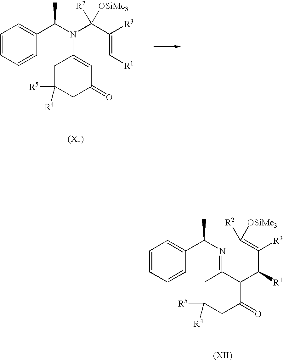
C1=CC=CC(C(N(C(C(=C[R1])[R3])([R2])[OSiMe3])C2=CC(=O)CC([R5])([R4])C2)C)=C1.C1=CC=CC(C(N=C2CC([R5])([R4])CC(=O)C2C(C(=C([R2])[OSiMe3])[R3])[R1])C)=C1
